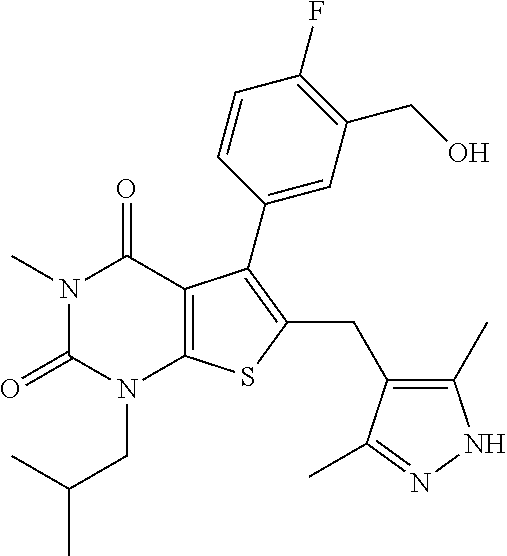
N1(C)C(=O)N(CC(C)C)C2=C(C1=O)C(C1=CC(CO)=C(F)C=C1)=C(CC1=C(C)NN=C1C)S2
